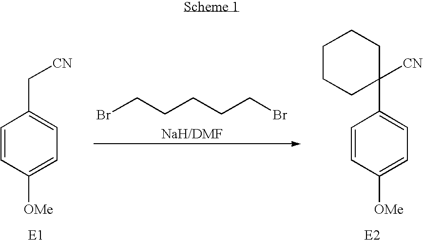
C1=CC([OMe])=CC=C1C[CN].C1=CC([OMe])=CC=C1C1([CN])CCCCC1.BrCCCCCBr
